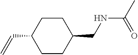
C1CC(C=C)CCC1CNC(=O)C
